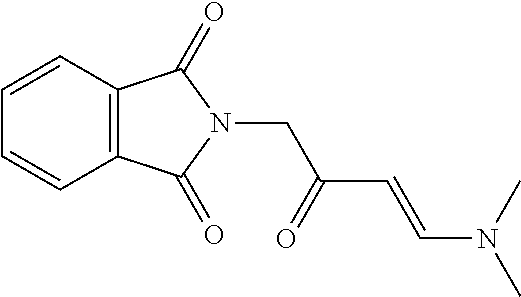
C1=CC2=C(C=C1)C(=O)N(CC(=O)C=CN(C)C)C2=O
